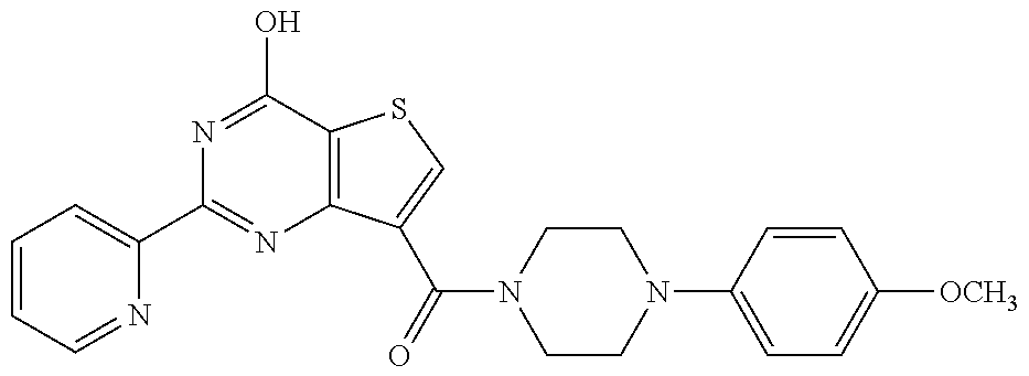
C1(C2=NC3=C(C(O)=N2)SC=C3C(=O)N2CCN(C3=CC=C([OCH3])C=C3)CC2)=CC=CC=N1
